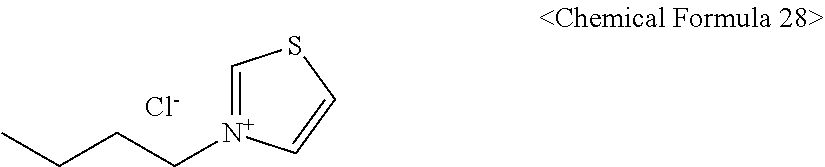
C1=[N+](CCCC)C=CS1.[Cl-]
